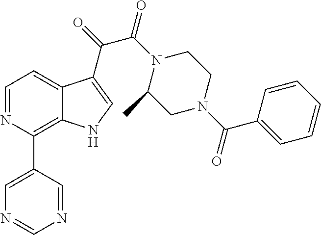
C1=NC(C2=CN=CN=C2)=C2C(=C1)C(C(=O)C(N1C(C)CN(C(C3=CC=CC=C3)=O)CC1)=O)=CN2
